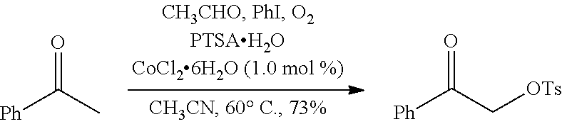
[Ph]C(C)=O.[Ph]C(C[OTs])=O
